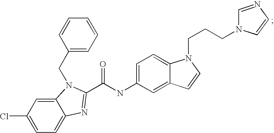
C1=CC=C(CN2C3=CC(Cl)=CC=C3N=C2C(NC2=CC=C3C(=C2)C=CN3CCCN2C=NC=C2)=O)C=C1
